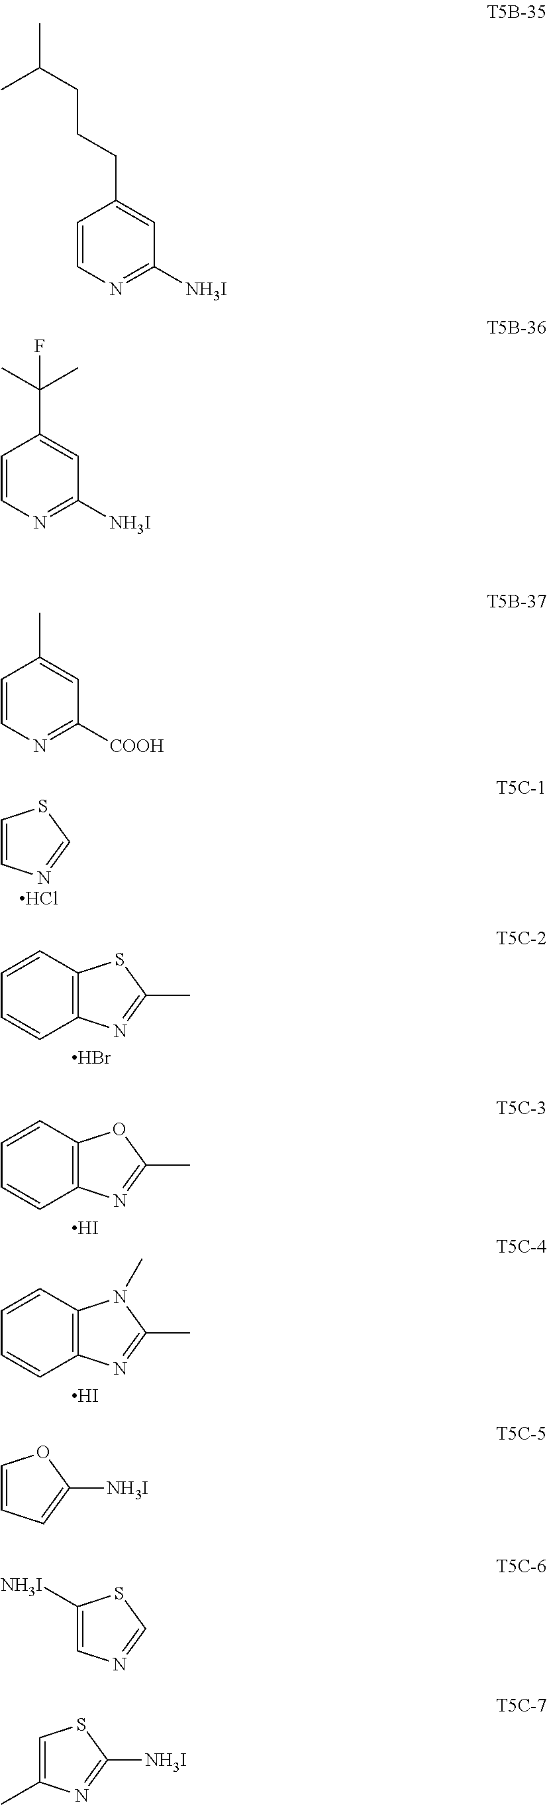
C1=CN=CS1.Cl.C1=CC2=C(C=C1)N=C(C)S2.Br.C1=CC2=C(C=C1)N=C(C)O2.I.C1=CC2=C(C=C1)N=C(C)N2C.I.C1=CN=C([NH3I])C=C1C(C)(C)F.C1=CN=C([COOH])C=C1C.C1=CC=C([NH3I])O1.C1([NH3I])=CN=CS1.C1=C(C)N=C([NH3I])S1.C1=CN=C([NH3I])C=C1CCCC(C)C
